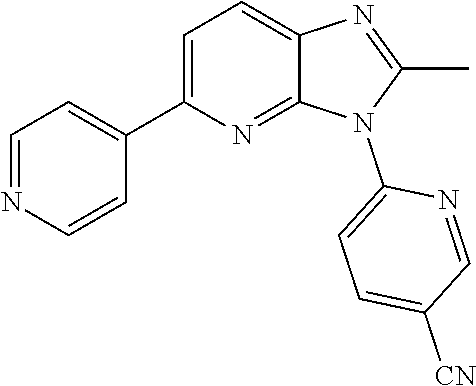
C1(C)=NC2=CC=C(C3=CC=NC=C3)N=C2N1C1=CC=C([CN])C=N1
